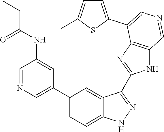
C1(C2=CN=CC(NC(CC)=O)=C2)=CC=C2C(=C1)C(C1=NC3=C(N1)C=NC=C3C1=CC=C(C)S1)=NN2
